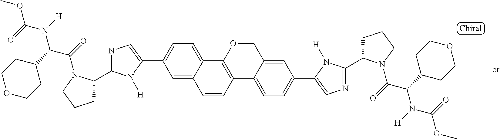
C1=C2C(=CC=C1C1=CN=C(C3CCCN3C(=O)C(C3CCOCC3)N([H])C(=O)OC)N1[H])C1=C(C=C2)C2=CC=C(C3=CN=C(C4CCCN4C(=O)C(C4CCOCC4)N([H])C(=O)OC)N3[H])C=C2CO1
